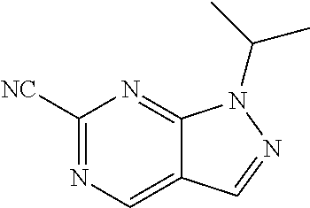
C1([NC])=NC=C2C(=N1)N(C(C)C)N=C2
